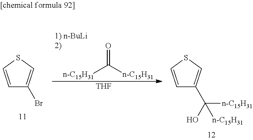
O=C([n-C15H31])[n-C15H31].[THF].BrC1=CSC=C1.C(C1=CSC=C1)(O)([n-C15H31])[n-C15H31]
